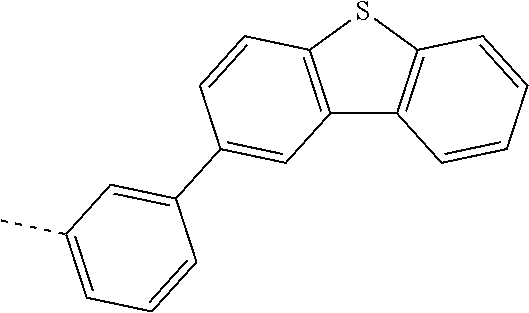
C12=C(SC3=C1C=CC=C3)C=CC(C1=CC(C)=CC=C1)=C2
